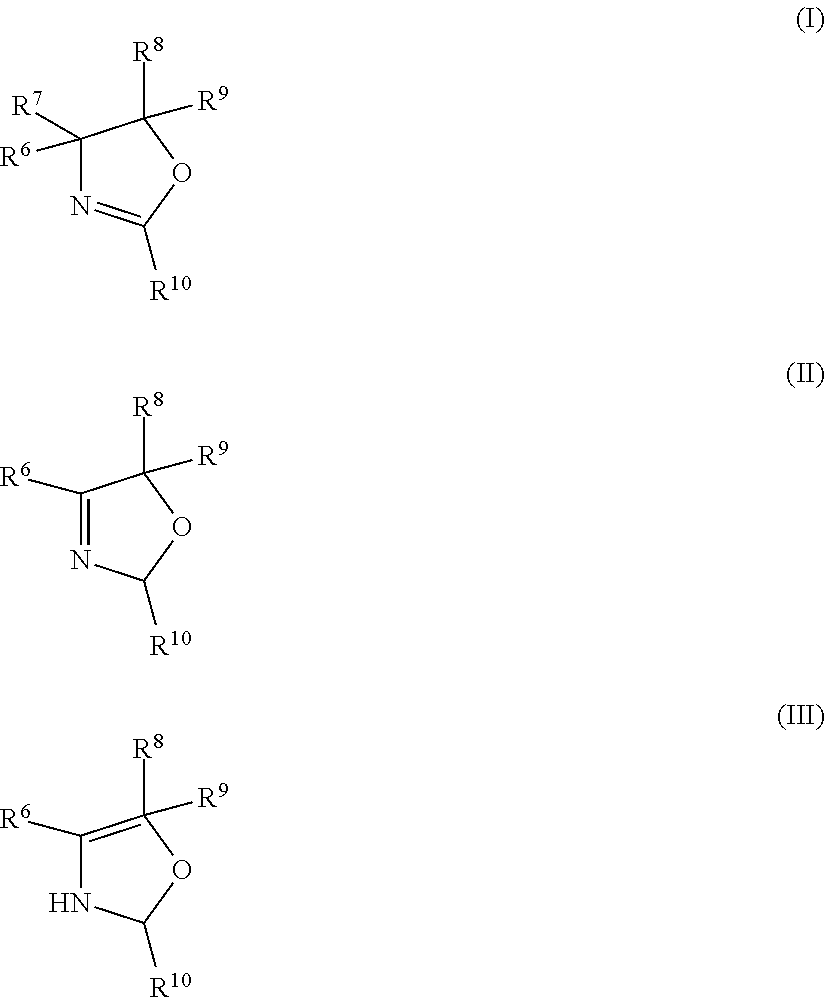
C1([R6])([R7])N=C([R10])OC1([R8])[R9].C1([R6])=NC([R10])OC1([R8])[R9].C1([R6])=C([R8])([R9])OC([R10])N1
